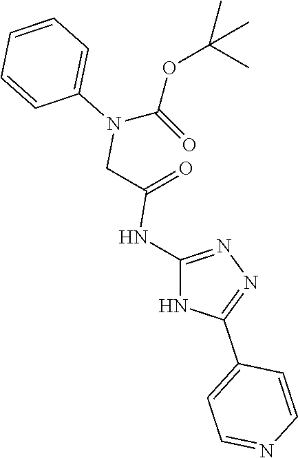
C1=C(N(CC(=O)NC2=NN=C(C3=CC=NC=C3)N2)C(=O)OC(C)(C)C)C=CC=C1
